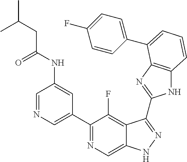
C1=NC=C(C2=NC=C3C(=C2F)C(C2=NC4=C(N2)C=CC=C4C2=CC=C(F)C=C2)=NN3)C=C1NC(CC(C)C)=O
